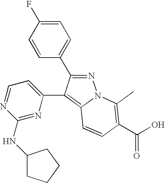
N1=C(C2=CC=C(F)C=C2)C(C2=CC=NC(NC3CCCC3)=N2)=C2N1C(C)=C(C(O)=O)C=C2
